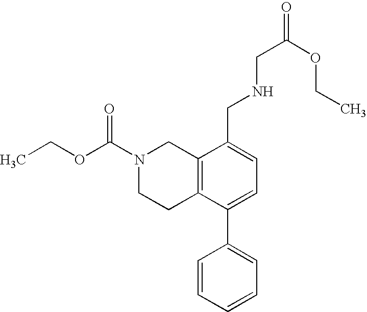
C12=C(C(C3=CC=CC=C3)=CC=C1CNCC(=O)OCC)CCN(C(OCC)=O)C2
